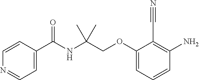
C1=CC(C(NC(COC2=CC=CC(N)=C2C#N)(C)C)=O)=CC=N1
